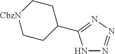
[CbzN]1CCC(C2=NN=NN2)CC1
